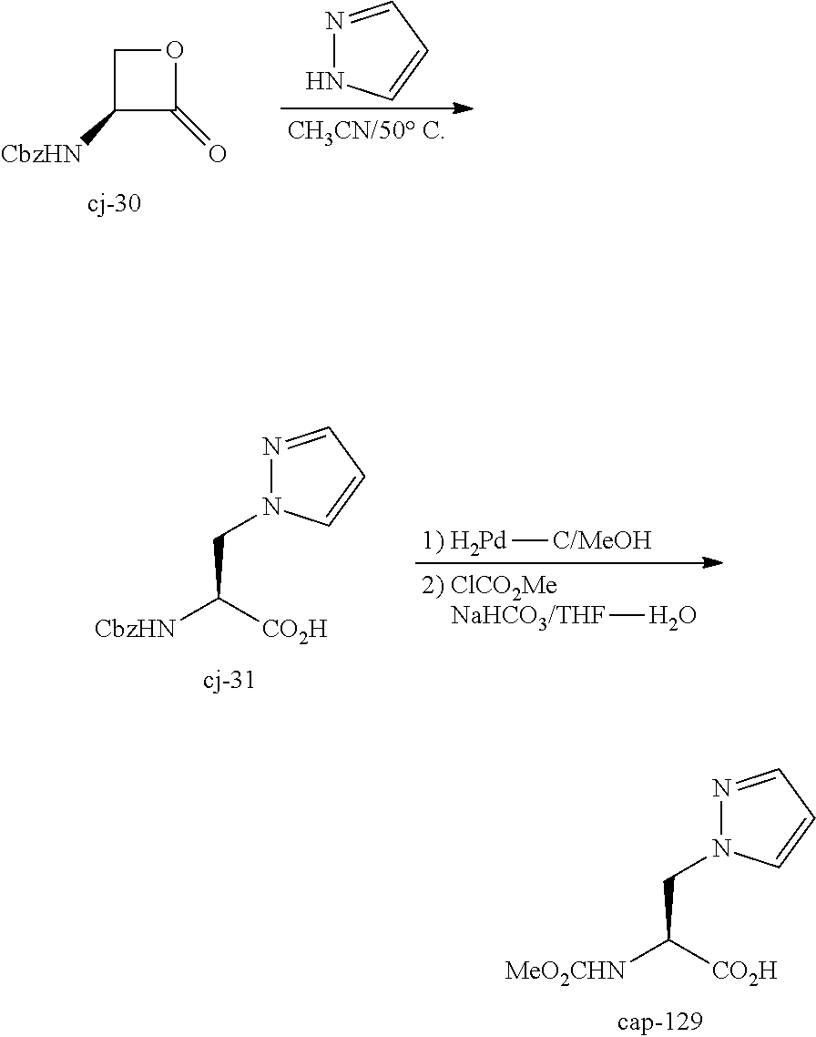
C(C([CO2H])[MeO2CHN])N1N=CC=C1.C1C([CbzHN])C(=O)O1.N1=CC=CN1.C(C([CO2H])[CbzHN])N1N=CC=C1.[NaHCO3/THF]O.[1) H2Pd][C/MeOH]
